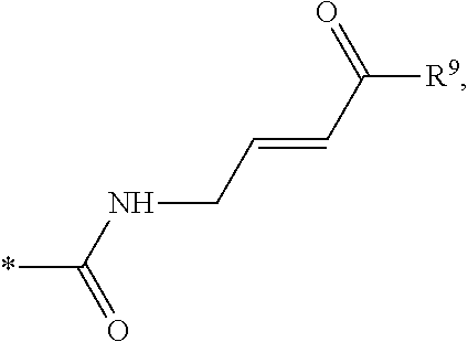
*C(NCC=CC([R9])=O)=O
